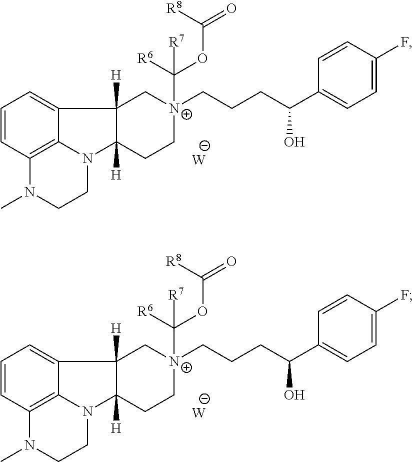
C1=CC2=C3C(=C1)C1([H])C([H])(N3CCN2C)CC[N+](CCCC(C2=CC=C(F)C=C2)O)(C([R6])(OC(=O)[R8])[R7])C1.[W].C1=CC2=C3C(=C1)C1([H])C([H])(N3CCN2C)CC[N+](CCCC(C2=CC=C(F)C=C2)O)(C([R6])(OC(=O)[R8])[R7])C1.[W]
